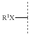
[R1X]C(C)C
